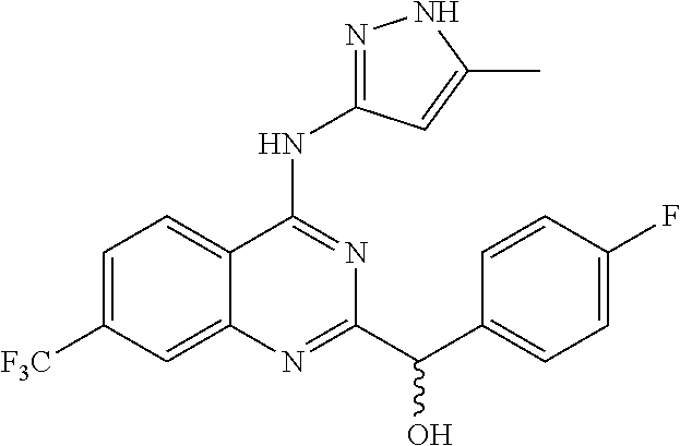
C1=C([F3C])C=C2C(=C1)C(NC1=NNC(C)=C1)=NC(C(O)C1=CC=C(F)C=C1)=N2
